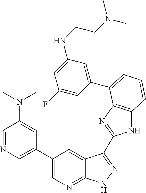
C1(C2=CN=C3C(=C2)C(C2=NC4=C(N2)C=CC=C4C2=CC(NCCN(C)C)=CC(F)=C2)=NN3)=CN=CC(N(C)C)=C1
